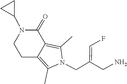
C12=C(C)N(CC(=CF)CN)C(C)=C1C(=O)N(C1CC1)CC2
